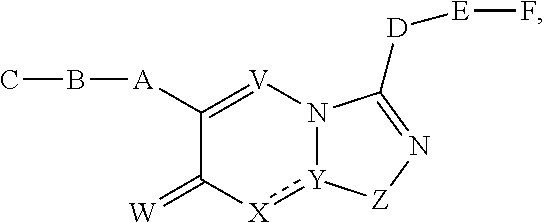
C1([A]BC)=[V]N2[Y](:[X]C1=[W])[Z]N=C2[D][E]F
